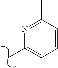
C1(C)=CC=CC(C)=N1
